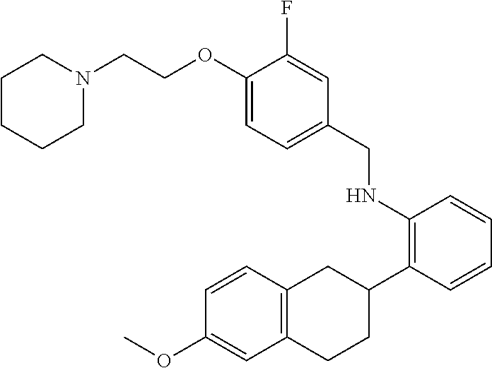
C1(CNC2=C(C3CC4=C(CC3)C=C(OC)C=C4)C=CC=C2)=CC=C(OCCN2CCCCC2)C(F)=C1
